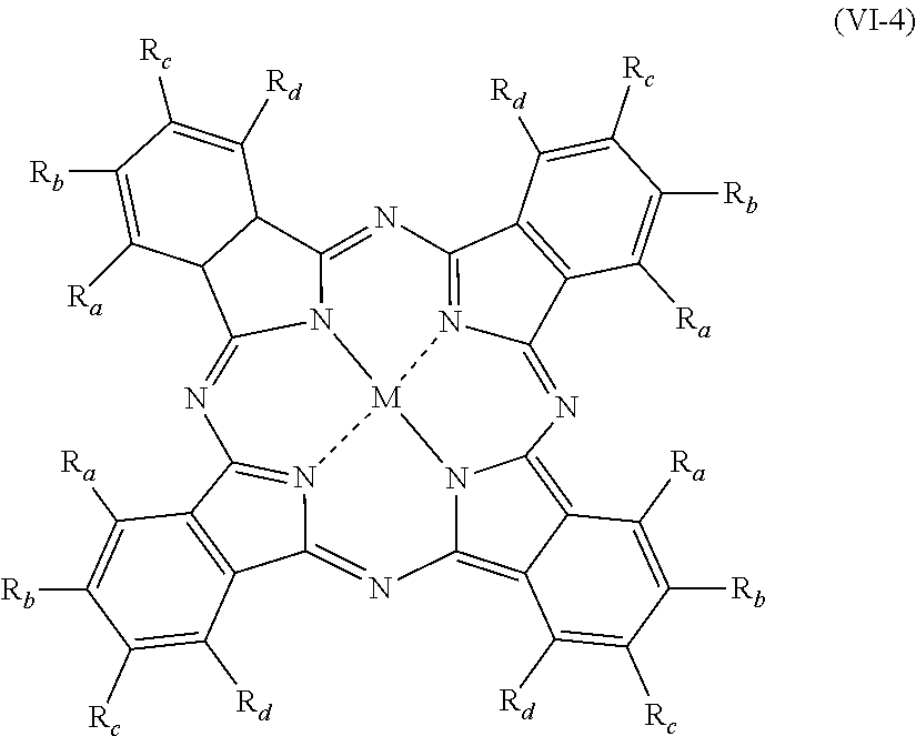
N1=C2N3C(=NC4=N5C(=NC6=C7C(=C8N6[M]35N3=C1C1=C(C3=N8)C([Rd])=C([Rc])C([Rb])=C1[Ra])C([Rd])=C([Rc])C([Rb])=C7[Ra])C1=C4C([Rd])=C([Rc])C([Rb])=C1[Ra])C1C2C([Ra])=C([Rb])C([Rc])=C1[Rd]
